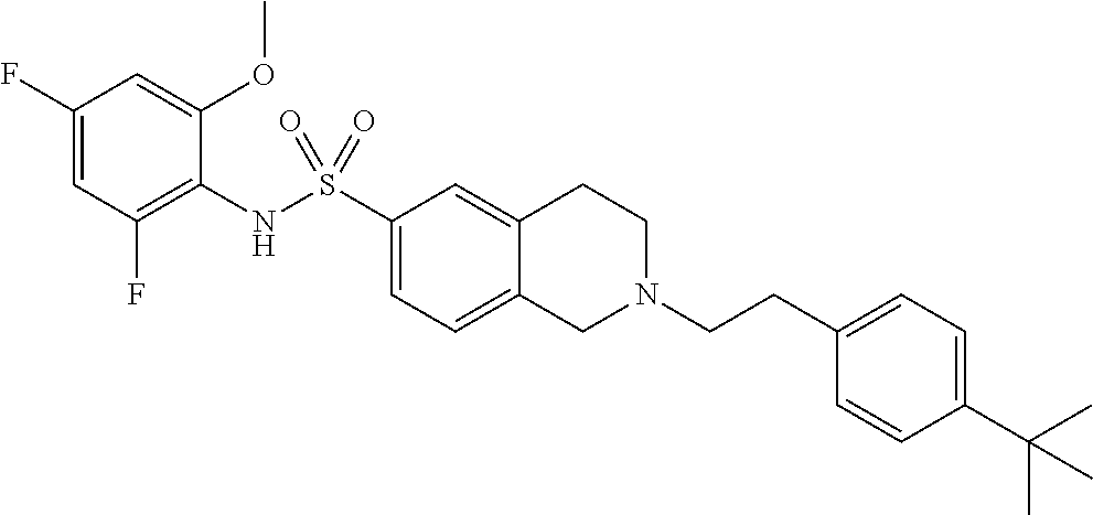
C1(F)=CC(F)=C(NS(C2=CC=C3C(=C2)CCN(CCC2=CC=C(C(C)(C)C)C=C2)C3)(=O)=O)C(OC)=C1
